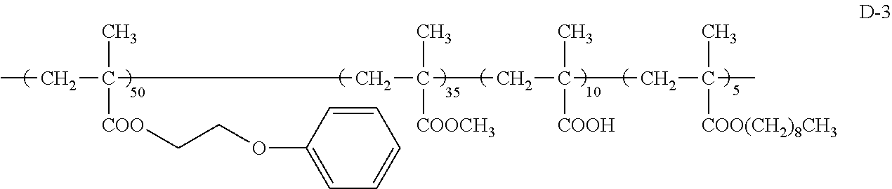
CCC(C)([COO]CCOC1=CC=CC=C1)CC(CC(CC(C)([COO(CH2)8CH3])C)([COOH])C)(C)[COOCH3]
